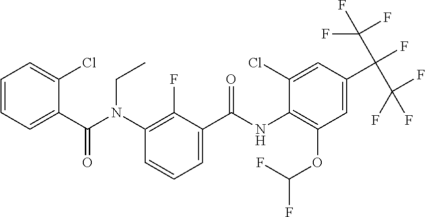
C1=CC=C(C(N(C2=C(F)C(C(NC3=C(OC(F)F)C=C(C(C(F)(F)F)(C(F)(F)F)F)C=C3Cl)=O)=CC=C2)CC)=O)C(Cl)=C1
